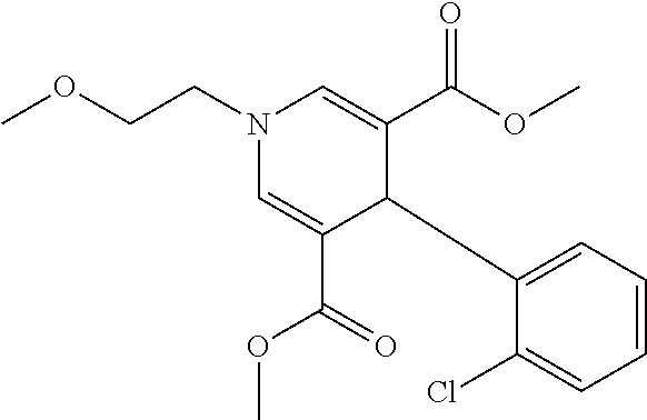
N1(CCOC)C=C(C(=O)OC)C(C2=CC=CC=C2Cl)C(C(OC)=O)=C1
